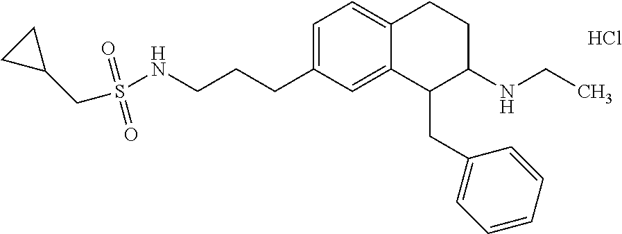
Cl.C1=C(CCCNS(=O)(=O)CC2CC2)C=C2C(=C1)CCC(NCC)C2CC1=CC=CC=C1
